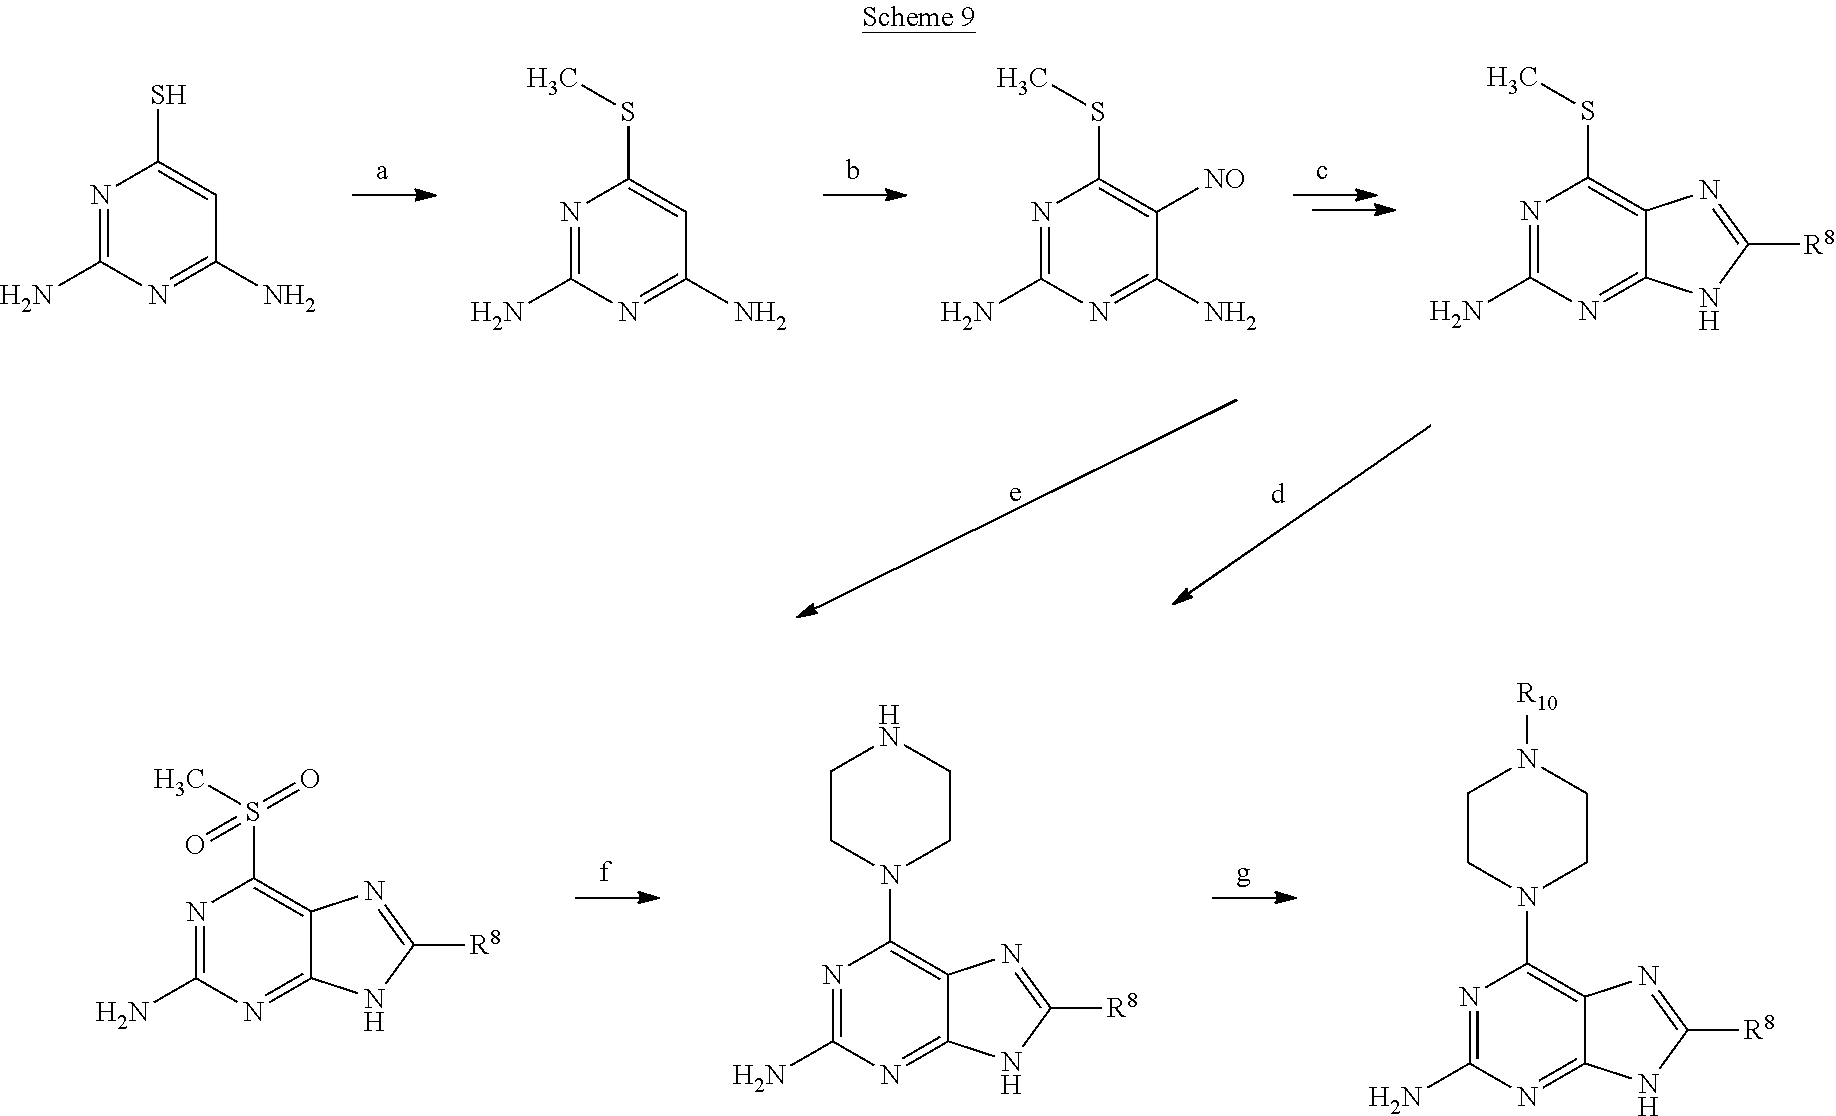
N1=C(N)N=C(N)C=C1S.N1=C(N)N=C(N)C=C1SC.N1=C(N)N=C(N)C([NO])=C1SC.N1=C(N)N=C2C(=C1SC)N=C([R8])N2.N1=C(N)N=C2C(=C1N1CCN([R10])CC1)N=C([R8])N2.N1=C(N)N=C2C(=C1S(C)(=O)=O)N=C([R8])N2.N1=C(N)N=C2C(=C1N1CCNCC1)N=C([R8])N2
